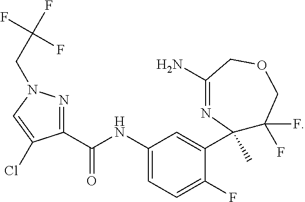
C1(NC(C2=NN(CC(F)(F)F)C=C2Cl)=O)=CC=C(F)C(C2(C)C(F)(F)COCC(N)=N2)=C1
